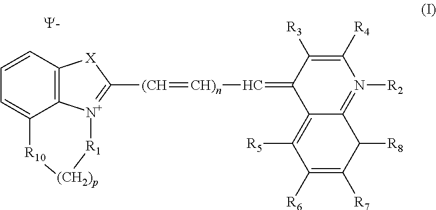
C1=CC2=C3C(=C1)[R10][(CH2)p][R1][N+]3=C([(CH]=[CH)n]C=C1C3=C([R5])C([R6])=C([R7])C([R8])C3=N([R2])C([R4])=C1[R3])[X]2.[Y]
